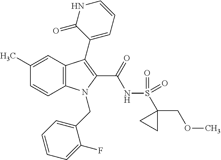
C1(C)=CC2=C(C=C1)N(CC1=CC=CC=C1F)C(C(=O)NS(C1(COC)CC1)(=O)=O)=C2C1=CC=CNC1=O
